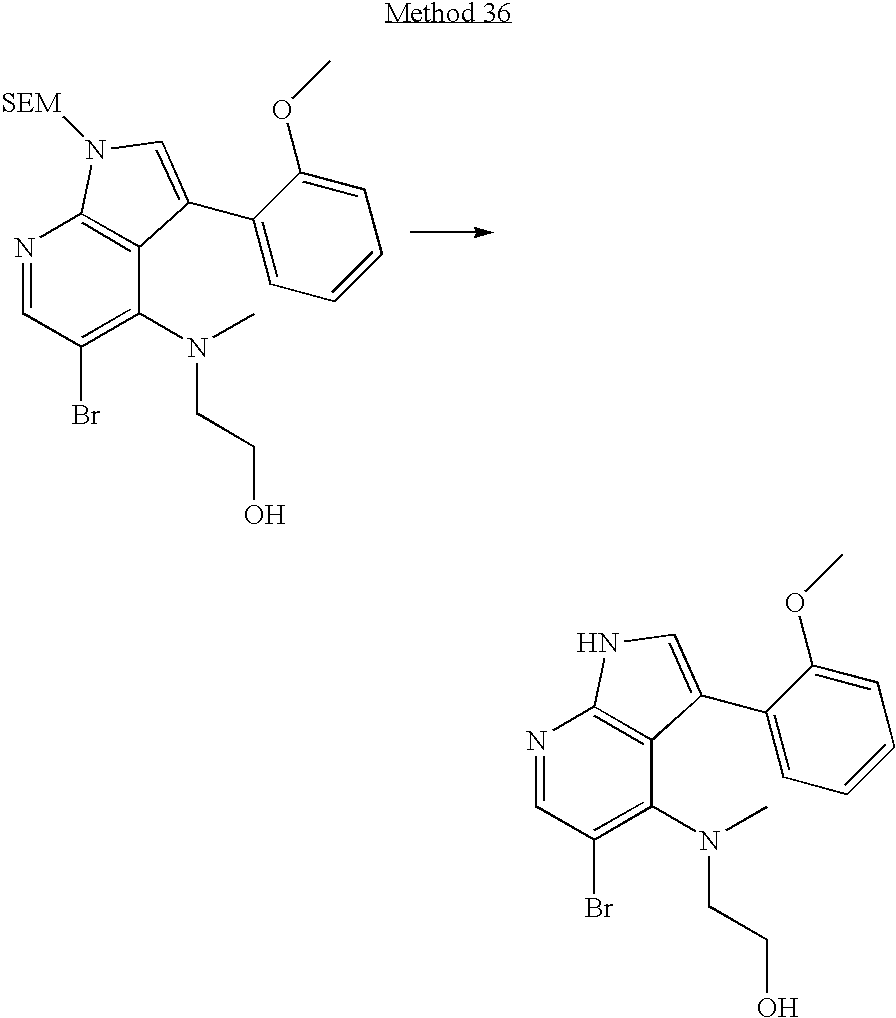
N1=CC(Br)=C(N(C)CCO)C2=C1N([SEM])C=C2C1=CC=CC=C1OC.N1=CC(Br)=C(N(C)CCO)C2=C1NC=C2C1=CC=CC=C1OC
